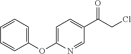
C1(C(CCl)=O)=CC=C(OC2=CC=CC=C2)N=C1
